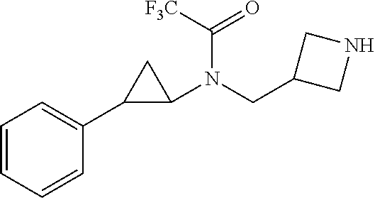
C1=CC=CC(C2C(N(CC3CNC3)C([F3C])=O)C2)=C1
